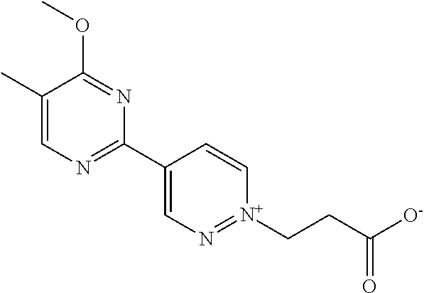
C1(C)=CN=C(C2=CN=[N+](CCC([O-])=O)C=C2)N=C1OC
